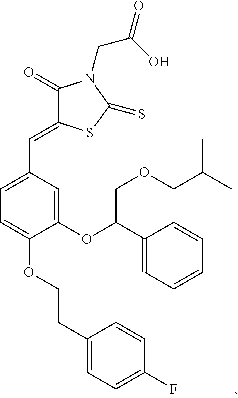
C1=C(C=C2C(=O)N(CC(O)=O)C(=S)S2)C=C(OC(C2=CC=CC=C2)COCC(C)C)C(OCCC2=CC=C(F)C=C2)=C1
